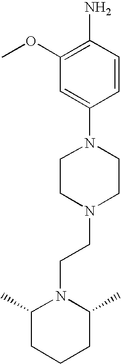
N1(C2=CC(OC)=C(N)C=C2)CCN(CCN2C(C)CCCC2C)CC1
